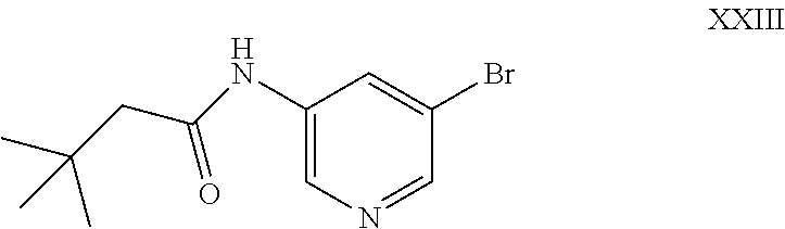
C1(NC(CC(C)(C)C)=O)=CN=CC(Br)=C1
